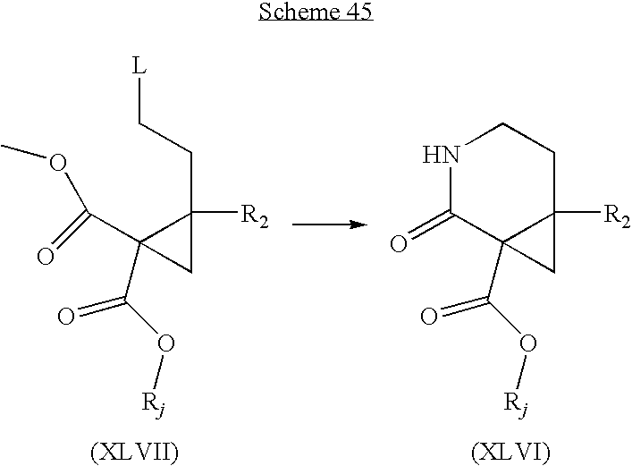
O(C(C1(C(O[Rj])=O)C(CC[L])([R2])C1)=O)C.C1(=O)C2(C(O[Rj])=O)C([R2])(CCN1)C2
